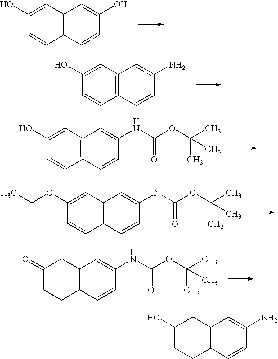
C12=C(C=C(O)C=C1)C=C(O)C=C2.C12=C(C=C(O)C=C1)C=C(N)C=C2.C12=C(C=C(O)C=C1)C=C(NC(OC(C)(C)C)=O)C=C2.C12=C(C=C(OCC)C=C1)C=C(NC(OC(C)(C)C)=O)C=C2.C12=C(CC(=O)CC1)C=C(NC(OC(C)(C)C)=O)C=C2.C12=C(CC(O)CC1)C=C(N)C=C2
